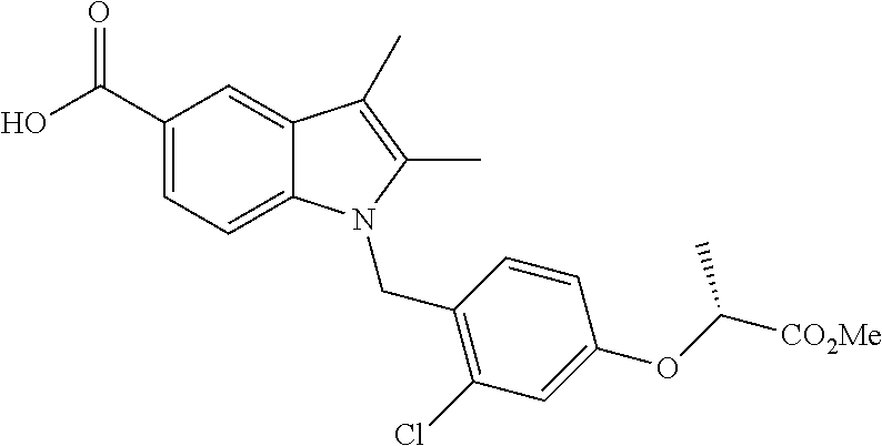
C(C1=CC=C2C(=C1)C(C)=C(C)N2CC1=C(Cl)C=C(OC([CO2Me])C)C=C1)(=O)O
